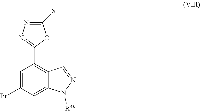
C1=C(Br)C=C2C(=C1C1=NN=C([X])O1)C=NN2[R4b]
